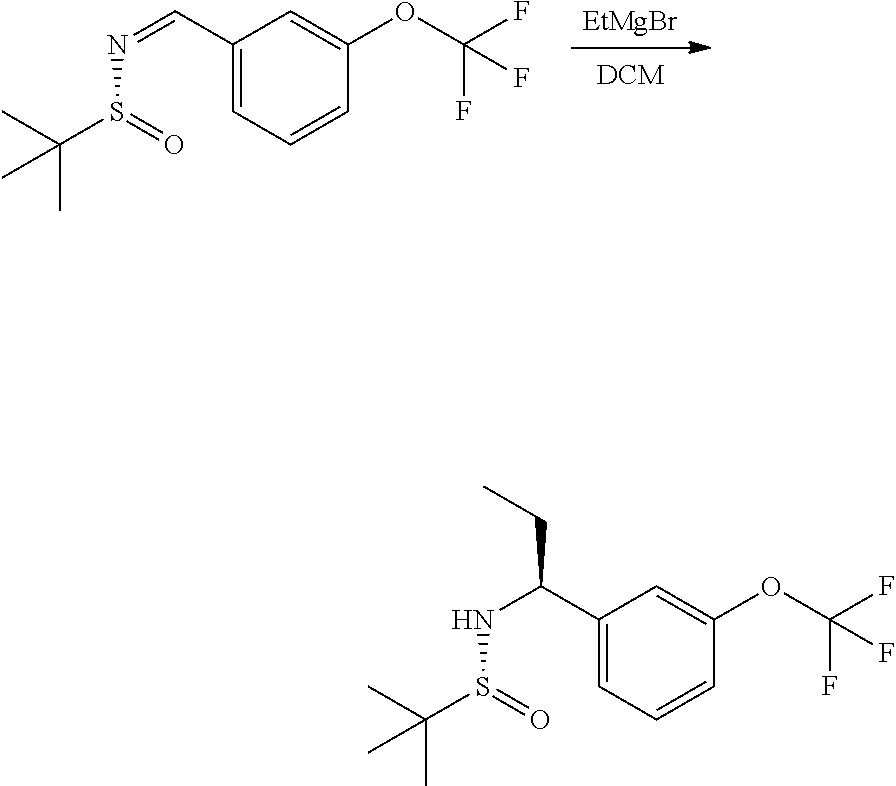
[DCM].[EtMgBr].C1(C=NS(C(C)(C)C)=O)=CC=CC(OC(F)(F)F)=C1.C1(C(NS(C(C)(C)C)=O)CC)=CC=CC(OC(F)(F)F)=C1
